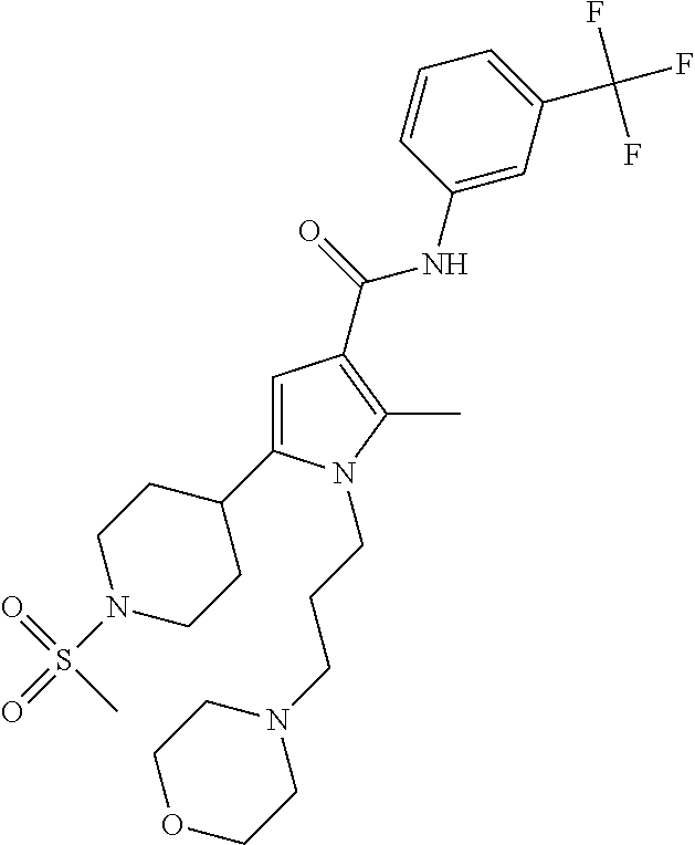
C1=C(C2CCN(S(=O)(=O)C)CC2)N(CCCN2CCOCC2)C(C)=C1C(=O)NC1=CC(C(F)(F)F)=CC=C1
